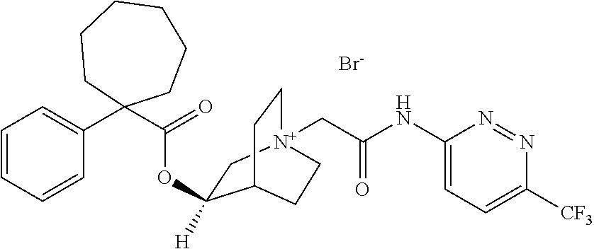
C1=CC=CC(C2(C(=O)OC3([H])C[N+]4(CC(NC5=CC=C([CF3])N=N5)=O)CCC3CC4)CCCCCC2)=C1.[Br-]
